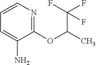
C1=CN=C(OC(C)C(F)(F)F)C(N)=C1
